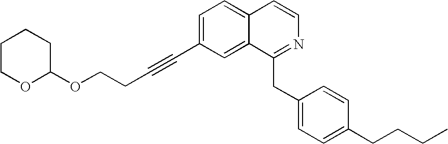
C1COC(OCCC#CC2=CC=C3C(=C2)C(CC2=CC=C(CCCC)C=C2)=NC=C3)CC1
